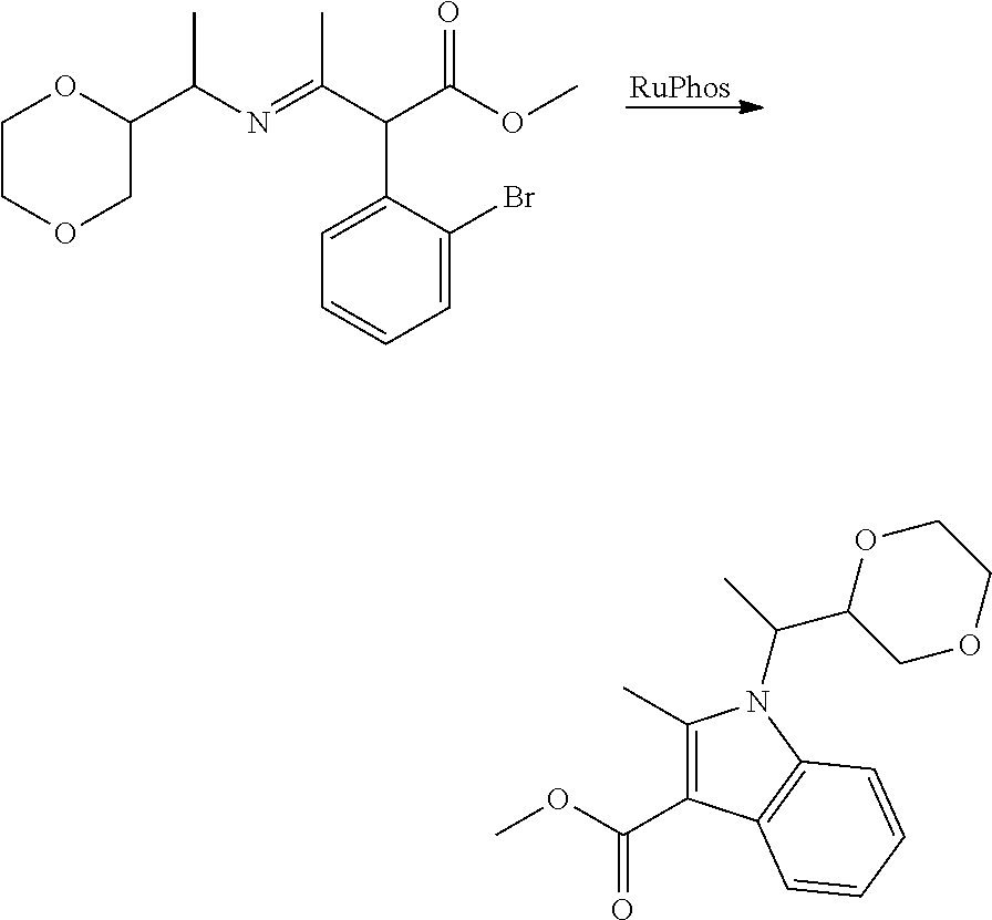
C1=C(Br)C(C(C(=NC(C2OCCOC2)C)C)C(OC)=O)=CC=C1.COC(C1=C(C)N(C(C)C2COCCO2)C2=C1C=CC=C2)=O
